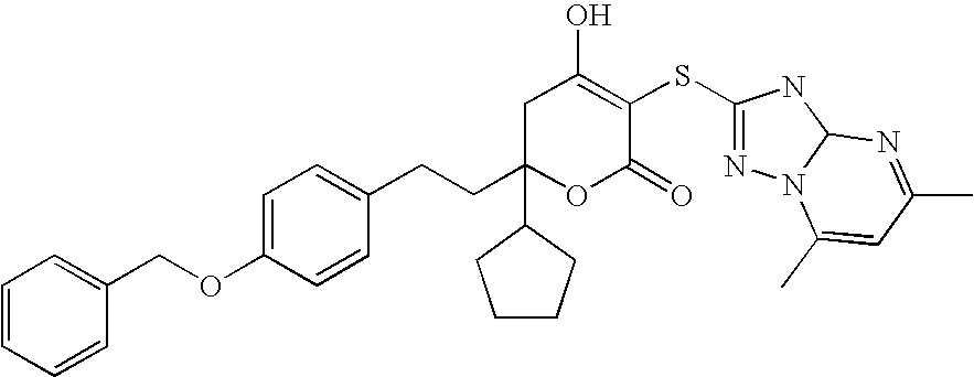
C1=C(OCC2=CC=CC=C2)C=CC(CCC2(C3CCCC3)OC(=O)C(SC3=NN4C(N3)N=C(C)C=C4C)=C(O)C2)=C1
